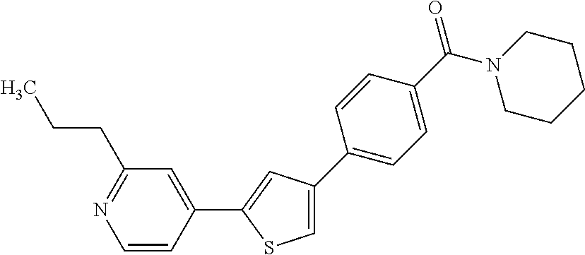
C1CN(C(C2=CC=C(C3=CSC(C4=CC(CCC)=NC=C4)=C3)C=C2)=O)CCC1
